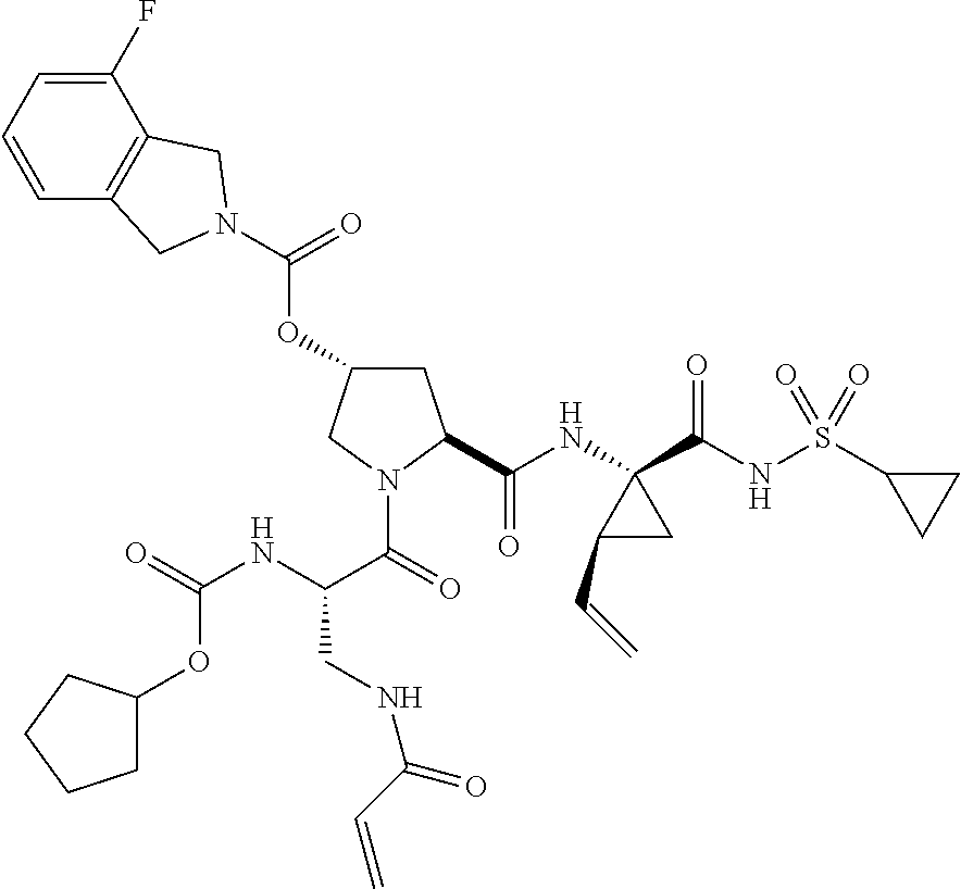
C1=CC2=C(C(F)=C1)CN(C(OC1CC(C(NC3(C(NS(C4CC4)(=O)=O)=O)C(C=C)C3)=O)N(C(C(NC(=O)OC3CCCC3)CNC(C=C)=O)=O)C1)=O)C2
